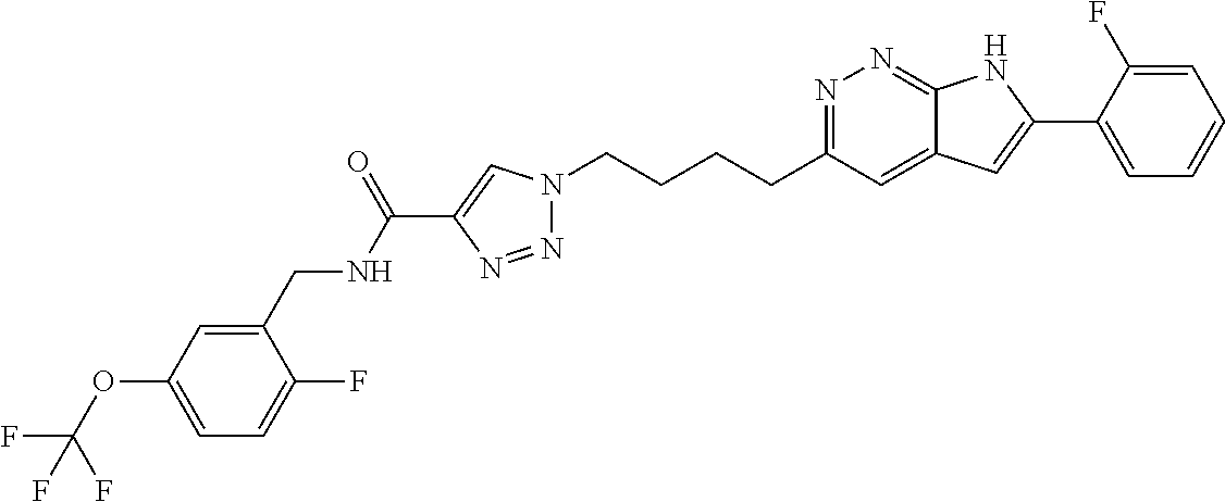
N1=C(CCCCN2N=NC(C(NCC3=CC(OC(F)(F)F)=CC=C3F)=O)=C2)C=C2C(=N1)NC(C1=CC=CC=C1F)=C2
